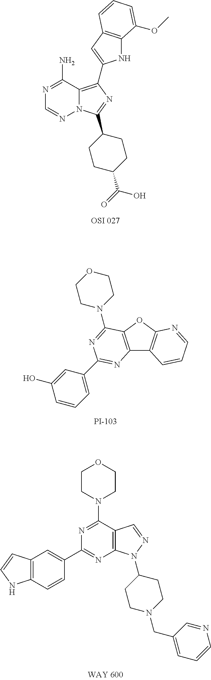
N1=C(N)C2=C(C3=CC4=C(N3)C(OC)=CC=C4)N=C(C3CCC(C(=O)O)CC3)N2N=C1.C12=C(OC3=C1C=CC=N3)C(N1CCOCC1)=NC(C1=CC=CC(O)=C1)=N2.C1(C2=CC3=C(C=C2)NC=C3)=NC2=C(C(N3CCOCC3)=N1)C=NN2C1CCN(CC2=CC=CN=C2)CC1
